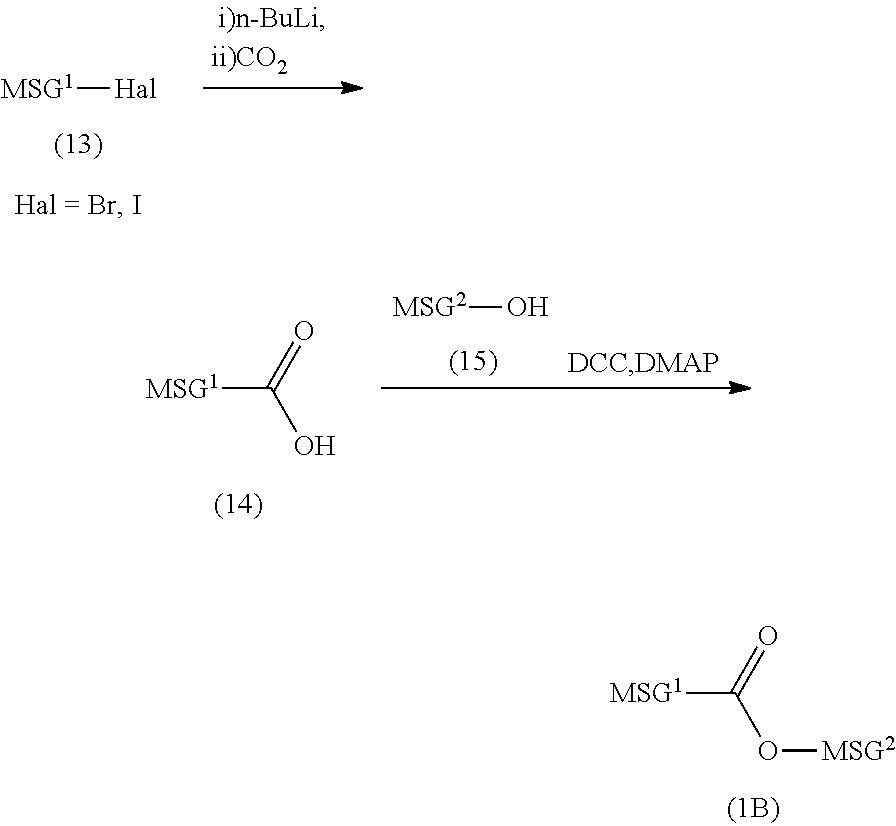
[MSG1]C(=O)O[MSG2].[MSG1][Hal].[MSG1]C(=O)O.[MSG2]O
